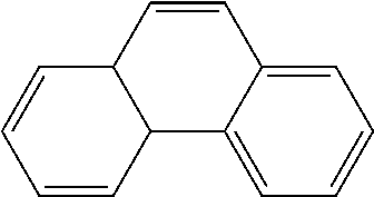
C1=C2C(=CC=C1)C1C(C=C2)C=CC=C1
